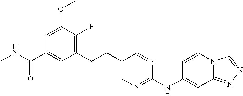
C1(CCC2=CN=C(NC3=CC4=NN=CN4C=C3)N=C2)=C(F)C(OC)=CC(C(NC)=O)=C1
